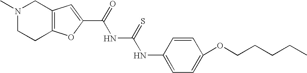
C12=C(OC(C(=O)NC(NC3=CC=C(OCCCCC)C=C3)=S)=C1)CCN(C)C2
